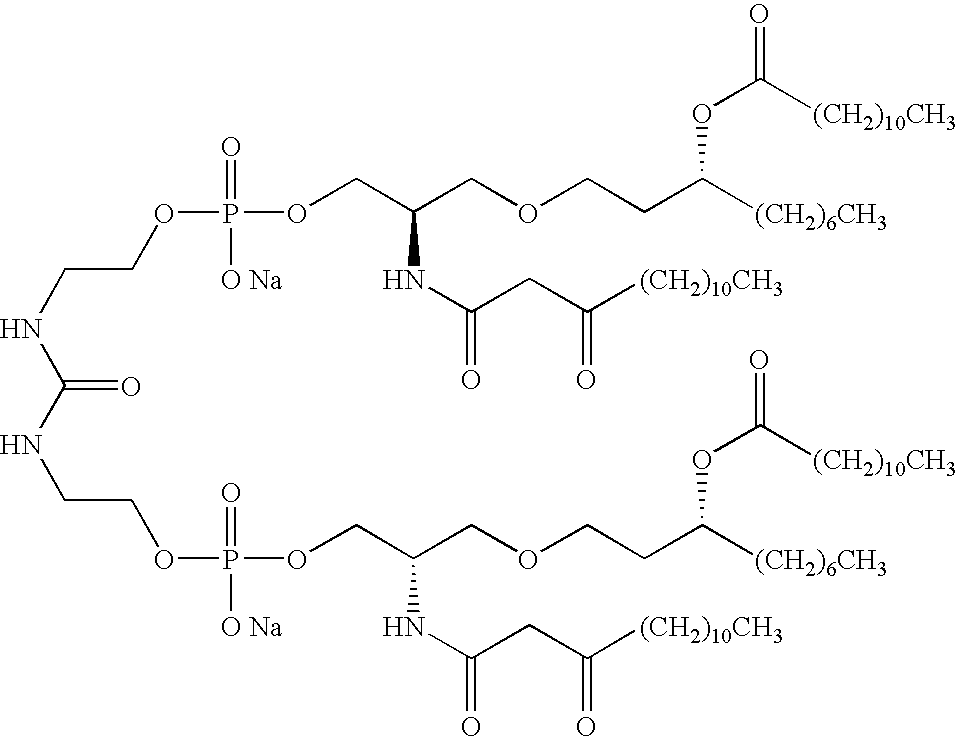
C(=O)(NCCOP(OCC(COCCC([(CH2)6CH3])OC(=O)[(CH2)10CH3])NC(=O)CC([(CH2)10CH3])=O)(=O)[O Na])NCCOP(OCC(COCCC([(CH2)6CH3])OC(=O)[(CH2)10CH3])NC(=O)CC([(CH2)10CH3])=O)(=O)[O Na]
